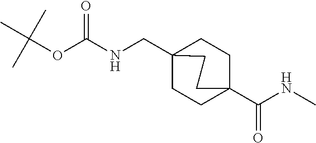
C1CC2(CNC(OC(C)(C)C)=O)CCC1(C(NC)=O)CC2
